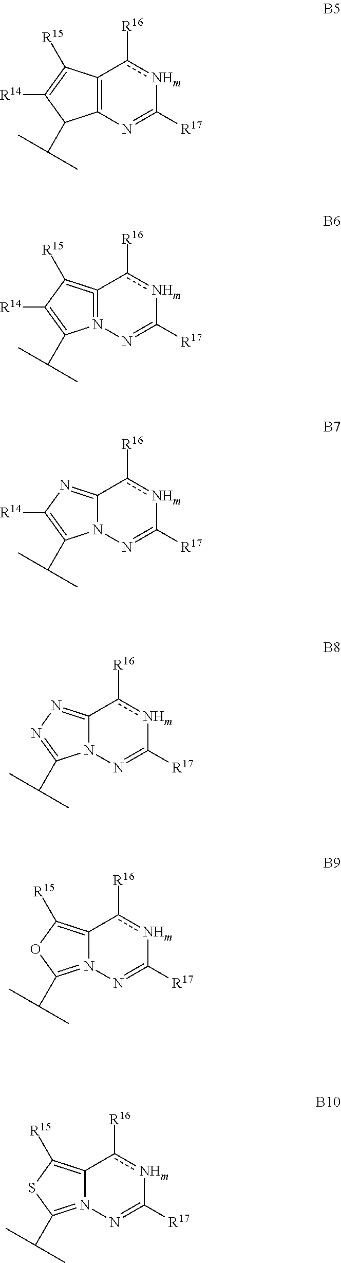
C12=C(N=C([R17])[NHm]c1[R16])C(C(C)C)C([R14])=C2[R15].C12=N(N=C([R17])[NHm]c1[R16])C(C(C)C)=C([R14])C=2[R15].C12=NC([R14])=C(C(C)C)N1N=C([R17])[NHm]c2[R16].C12=NN=C(C(C)C)N1N=C([R17])[NHm]c2[R16].C12=C([R15])OC(C(C)C)=N1N=C([R17])[NHm]c2[R16].C12=C([R15])SC(C(C)C)=N1N=C([R17])[NHm]c2[R16]
